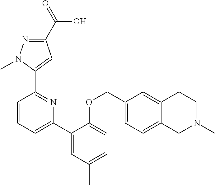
C1(C(=O)O)=NN(C)C(C2=NC(C3=CC(C)=CC=C3OCC3=CC=C4C(=C3)CCN(C)C4)=CC=C2)=C1
